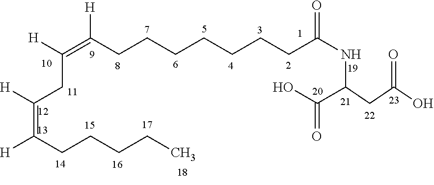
C(CCCCCC([H])=C([H])CC(=C(CCCCC)[H])[H])CC(NC(CC(O)=O)C(O)=O)=O
